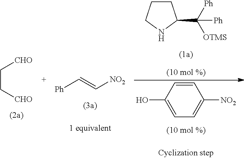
[Ph]C=C[NO2].C1CCNC1C([Ph])([OTMS])[Ph].C1=CC(O)=CC=C1[NO2].C(C[CHO])[CHO]
